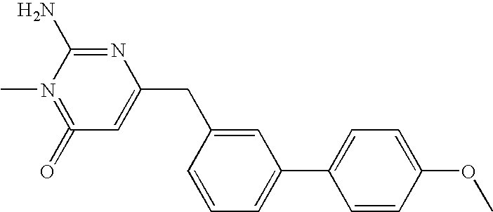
C1(=O)=N(C)C(N)=NC(CC2=CC(C3=CC=C(OC)C=C3)=CC=C2)=C1
